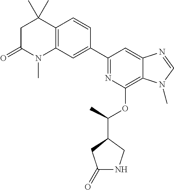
C1(C2=CC3=C(C=C2)C(C)(C)CC(=O)N3C)=NC(OC(C2CC(=O)NC2)C)=C2C(=C1)N=CN2C
